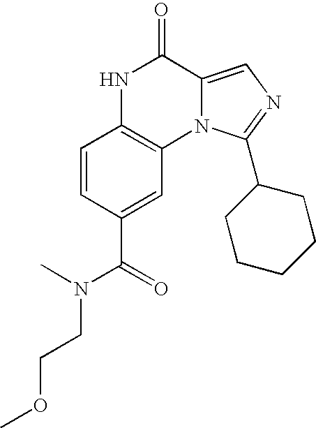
N12C(=CN=C1C1CCCCC1)C(=O)NC1=C2C=C(C(=O)N(C)CCOC)C=C1
